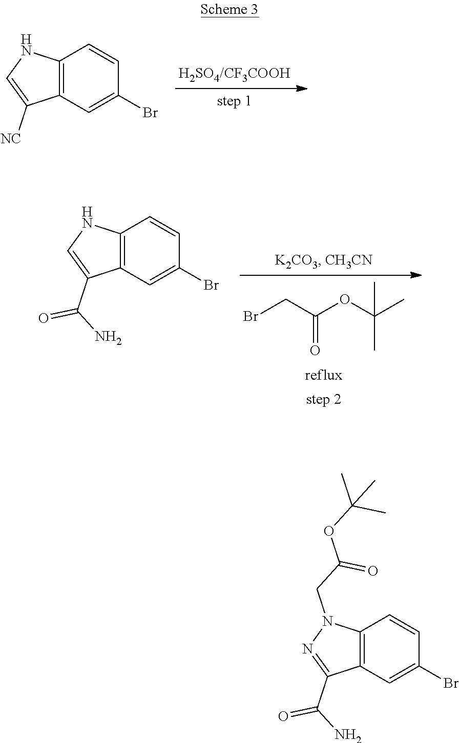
C12=C(C=C(Br)C=C1)C([NC])=CN2.BrCC(OC(C)(C)C)=O.C12=C(C=C(Br)C=C1)C(C(N)=O)=CN2.C12=C(C=C(Br)C=C1)C(C(N)=O)=NN2CC(OC(C)(C)C)=O
